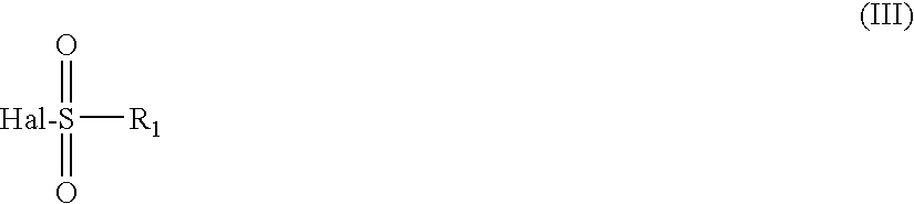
[Hal-S]([R1])(=O)=O
